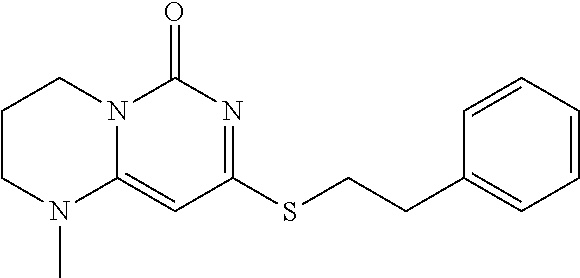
C1CN(C)C2=CC(SCCC3=CC=CC=C3)=NC(=O)N2C1
